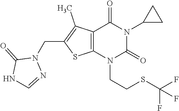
C12=C(N(CCSC(F)(F)F)C(=O)N(C3CC3)C1=O)SC(CN1C(=O)NC=N1)=C2C
